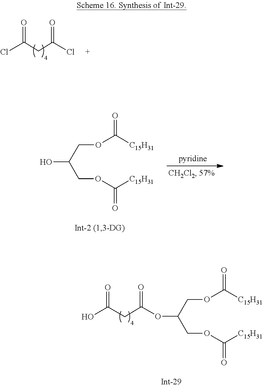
C(C(Cl)=O)C(=O)Cl.O(C(=O)[C15H31])CC(O)COC(=O)[C15H31].O(C(=O)[C15H31])CC(OC(=O)CC(O)=O)COC(=O)[C15H31]
